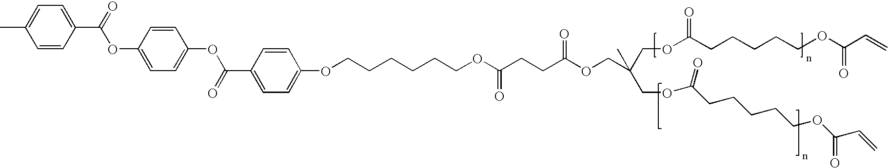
C1=CC(C(=O)OC2=CC=C(OC(C3=CC=C(OCCCCCCOC(CCC(OCC(C)(COC(CCCCCOC(C=C)=O)=O)COC(CCCCCOC(C=C)=O)=O)=O)=O)C=C3)=O)C=C2)=CC=C1C
